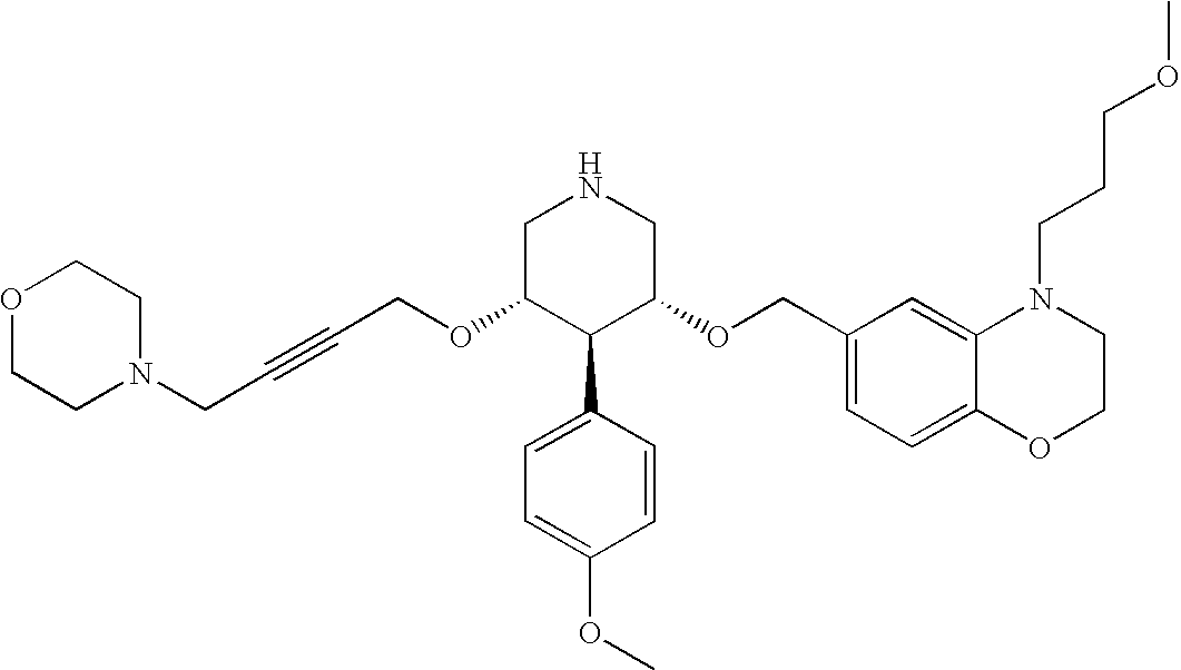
C(OC1C(C2=CC=C(OC)C=C2)C(OCC2=CC=C3C(=C2)N(CCCOC)CCO3)CNC1)C#CCN1CCOCC1
